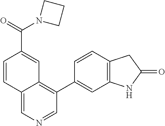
C1(C2=CC3=C(C=C2)CC(=O)N3)=C2C(=CN=C1)C=CC(C(=O)N1CCC1)=C2
